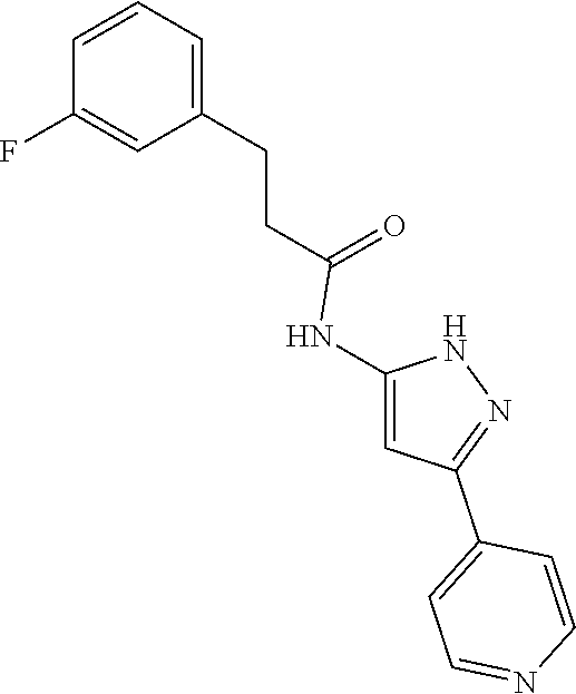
C1=C(CCC(=O)NC2=CC(C3=CC=NC=C3)=NN2)C=C(F)C=C1
